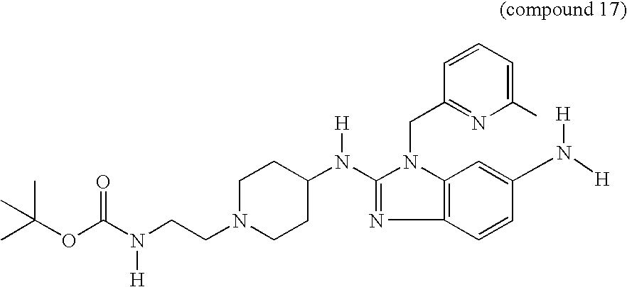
N([H])(C1=NC2=C(N1CC1=NC(C)=CC=C1)C=C(N([H])[H])C=C2)C1CCN(CCN(C(OC(C)(C)C)=O)[H])CC1
